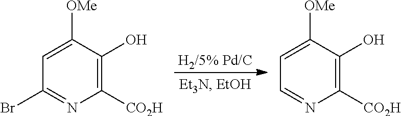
C1=C([OMe])C(O)=C([CO2H])N=C1Br.C1=C([OMe])C(O)=C([CO2H])N=C1.[H2/5% Pd/C]
